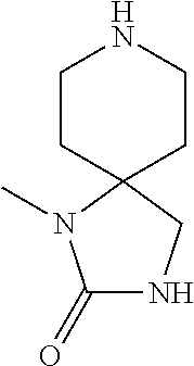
C1CC2(CCN1)N(C)C(=O)NC2
